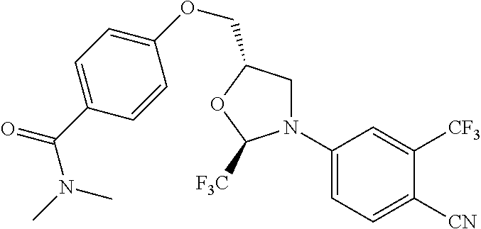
C1N(C2=CC=C([CN])C([CF3])=C2)C([F3C])OC1COC1=CC=C(C(=O)N(C)C)C=C1
